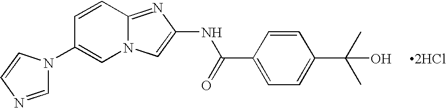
N12C(=NC(NC(C3=CC=C(C(C)(C)O)C=C3)=O)=C1)C=CC(N1C=NC=C1)=C2.[2HCl]
